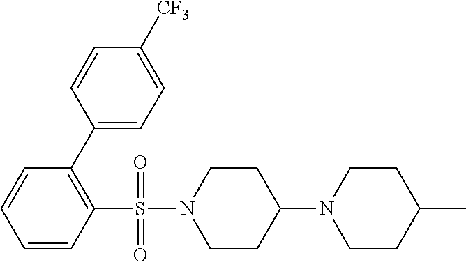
C1=CC=CC(S(N2CCC(N3CCC(C)CC3)CC2)(=O)=O)=C1C1=CC=C([CF3])C=C1
